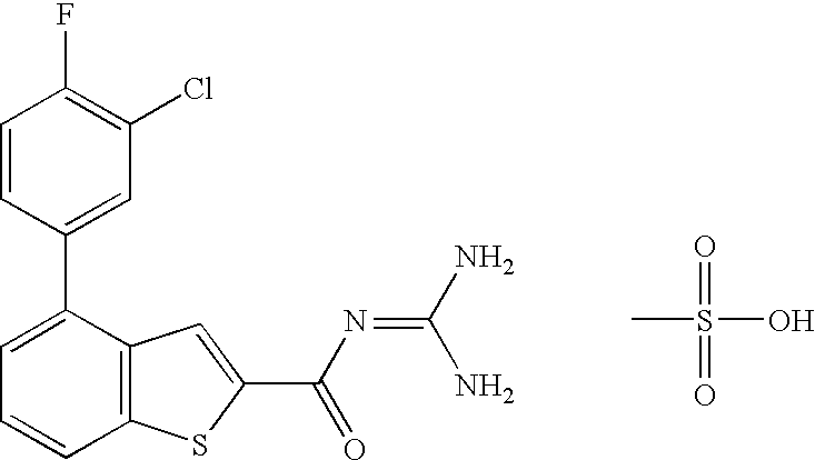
C1(C2=CC=CC3=C2C=C(C(N=C(N)N)=O)S3)=CC(Cl)=C(F)C=C1.CS(=O)(=O)O
